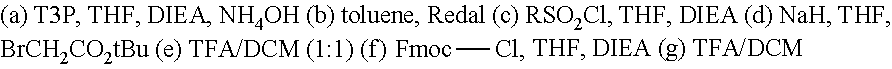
[Fmoc]Cl
